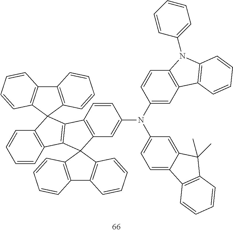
C1(N(C2=CC=C3C(=C2)C(C)(C)C2=C3C=CC=C2)C2=CC3=C(C=C2)C2=C(C4=C(C=CC=C4)C24C2=C(C5=C4C=CC=C5)C=CC=C2)C32C3=C(C4=C2C=CC=C4)C=CC=C3)=CC2=C(C=C1)N(C1=CC=CC=C1)C1=C2C=CC=C1
